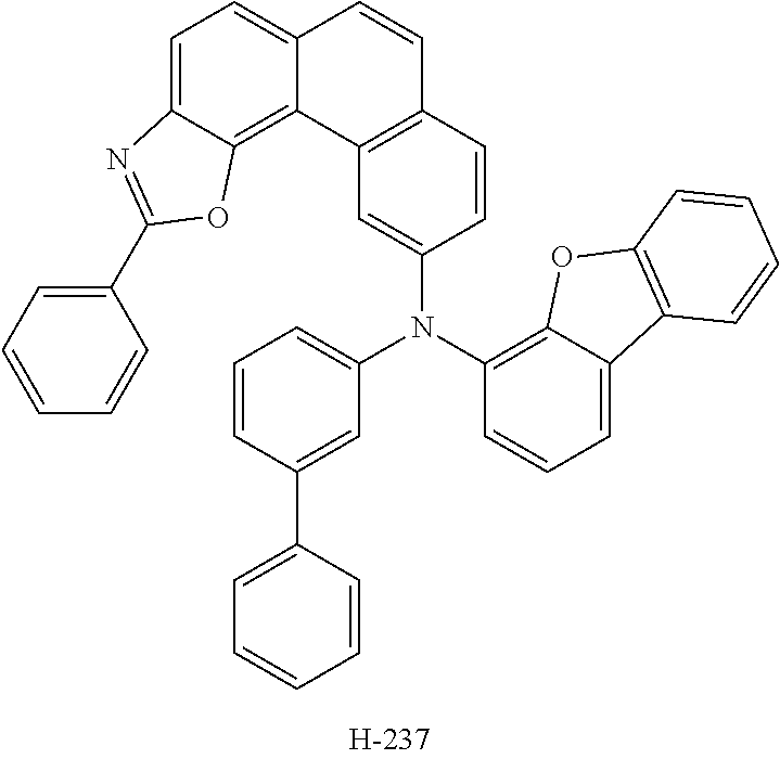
C1(N(C2=CC=CC(C3=CC=CC=C3)=C2)C2=C3C(=CC=C2)C2=C(O3)C=CC=C2)=CC2=C(C=C1)C=CC1=CC=C3C(=C21)OC(C1=CC=CC=C1)=N3
